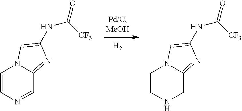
C1=CN=CC2=NC(NC(=O)[CF3])=CN12.C1CNCC2=NC(NC(=O)[CF3])=CN12.[H2]
